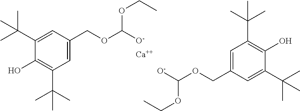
C1(C(C)(C)C)=CC(COC([O-])OCC)=CC(C(C)(C)C)=C1O.[Ca].C(OCC1=CC(C(C)(C)C)=C(O)C(C(C)(C)C)=C1)([O-])OCC
